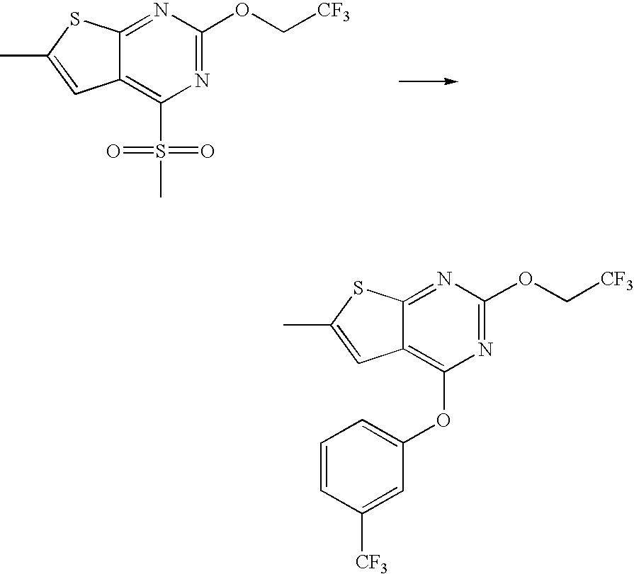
CC1=CC2=C(S(C)(=O)=O)N=C(OC[CF3])N=C2S1.CC1=CC2=C(OC3=CC=CC([CF3])=C3)N=C(OC[CF3])N=C2S1
